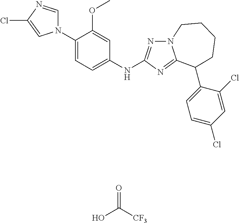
C1(N2C=NC(Cl)=C2)=CC=C(NC2=NN3C(=N2)C(C2=CC=C(Cl)C=C2Cl)CCCC3)C=C1OC.O=C([CF3])O
